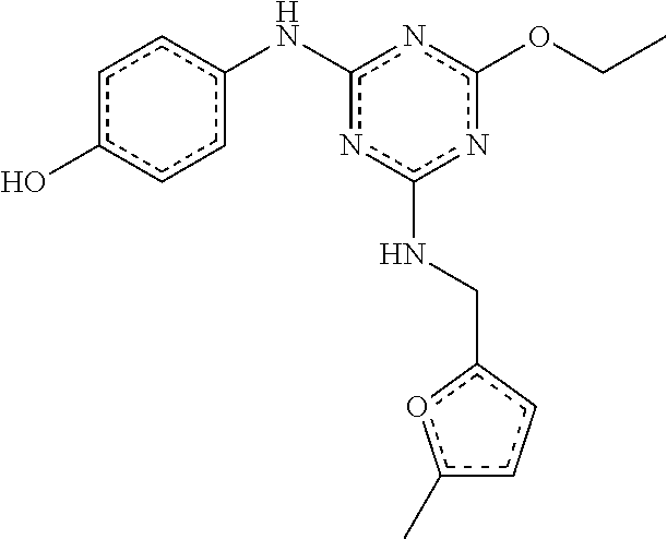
c1c(O)ccc(Nc2nc(NCc3oc(C)cc3)nc(OCC)n2)c1
